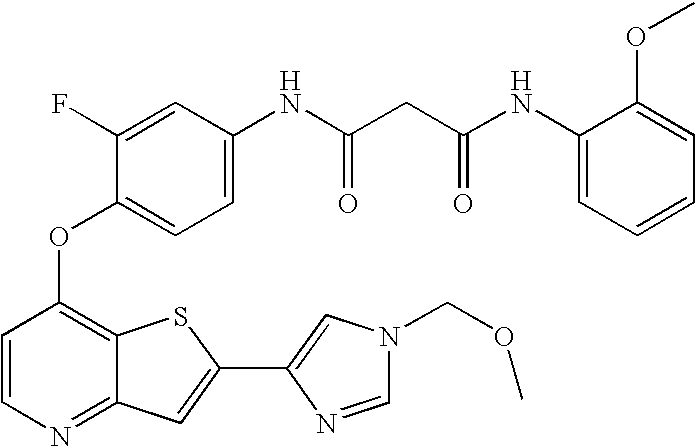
C1=CC(OC2=CC=C(NC(CC(NC3=CC=CC=C3OC)=O)=O)C=C2F)=C2C(=N1)C=C(C1=CN(COC)C=N1)S2
